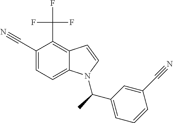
C12=C(C(F)(F)F)C(C#N)=CC=C1N(C(C)C1=CC=CC(C#N)=C1)C=C2
